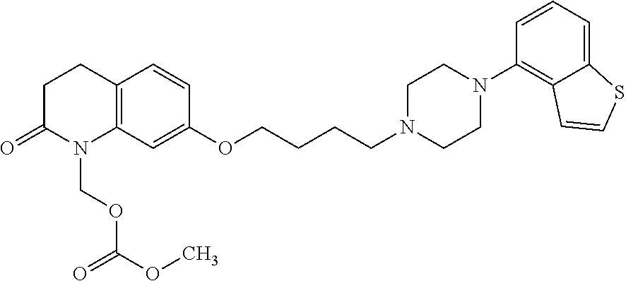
N1(CCCCOC2=CC3=C(C=C2)CCC(=O)N3COC(OC)=O)CCN(C2=C3C(=CC=C2)SC=C3)CC1
